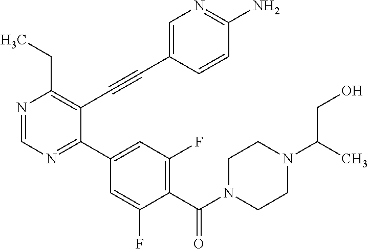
N1=CN=C(C2=CC(F)=C(C(N3CCN(C(C)CO)CC3)=O)C(F)=C2)C(C#CC2=CN=C(N)C=C2)=C1CC
